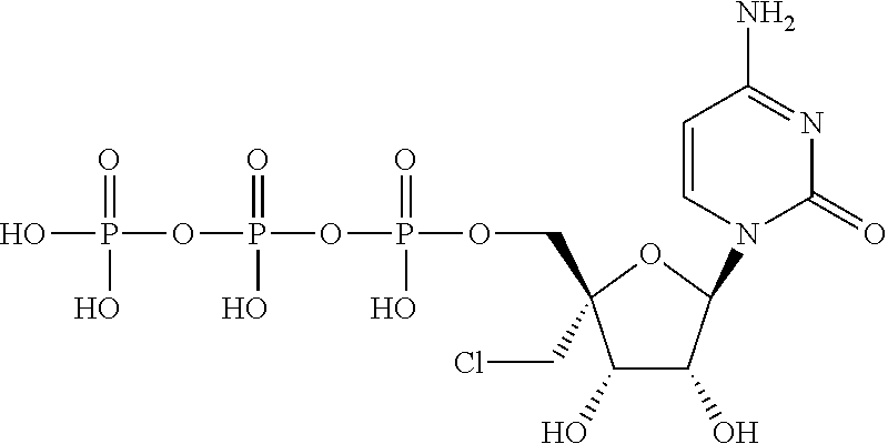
OP(=O)(OP(=O)(O)OP(=O)(O)OCC1(CCl)C(O)C(O)C(N2C(=O)N=C(N)C=C2)O1)O
